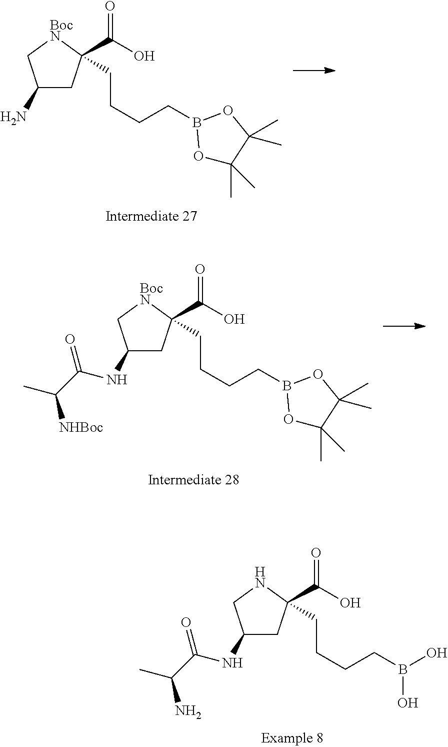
C(B1OC(C)(C)C(C)(C)O1)CCCC1(C(O)=O)CC(N)C[BocN]1.C(B1OC(C)(C)C(C)(C)O1)CCCC1(C(O)=O)CC(NC(C(C)[NHBoc])=O)C[BocN]1.C(B(O)O)CCCC1(C(O)=O)CC(NC(C(C)N)=O)CN1
